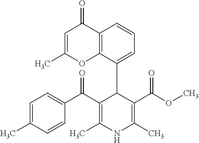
C12=C(C(C3C(C(C4=CC=C(C)C=C4)=O)=C(C)NC(C)=C3C(OC)=O)=CC=C1)OC(C)=CC2=O
